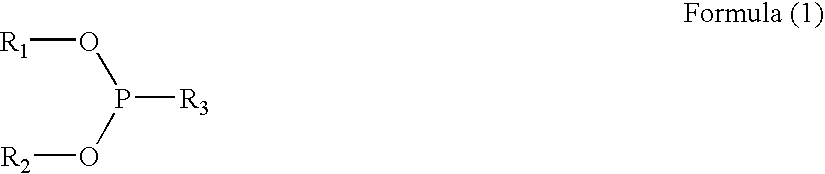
[R1]OP(O[R2])[R3]
